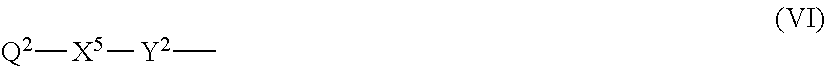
[Q2][X5][Y2]C
